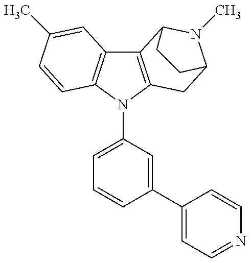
C12=C(N(C3=CC=CC(C4=CC=NC=C4)=C3)C3=C1C=C(C)C=C3)CC1N(C)C2CC1
